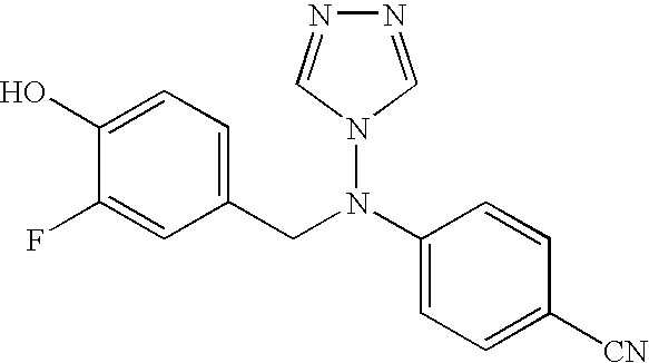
C1(O)=CC=C(CN(C2=CC=C([CN])C=C2)N2C=NN=C2)C=C1F
